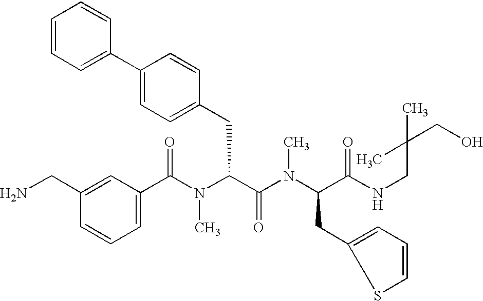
C1(C(N(C(C(=O)N(C)C(CC2=CC=CS2)C(=O)NCC(CO)(C)C)CC2=CC=C(C3=CC=CC=C3)C=C2)C)=O)=CC=CC(CN)=C1
